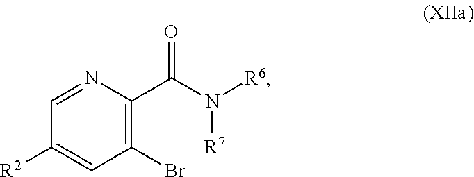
C1=NC(C(N([R6])[R7])=O)=C(Br)C=C1[R2]
